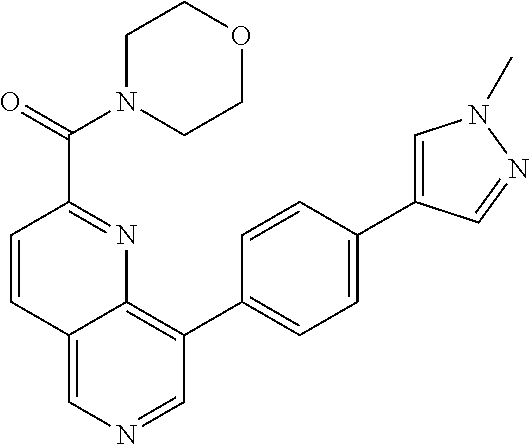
C(=O)(C1=NC2=C(C3=CC=C(C4=CN(C)N=C4)C=C3)C=NC=C2C=C1)N1CCOCC1
